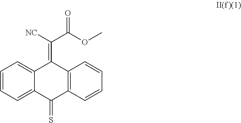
C1(=C([NC])C(OC)=O)C2=CC=CC=C2C(=S)C2=C1C=CC=C2
